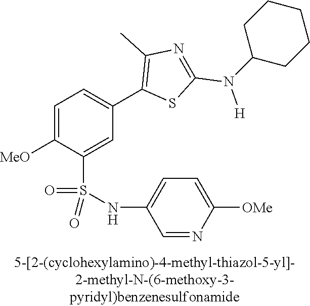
C1=C([MeO])C(S(NC2=CC=C([OMe])N=C2)(=O)=O)=CC(C2=C(C)N=C(N([H])C3CCCCC3)S2)=C1
